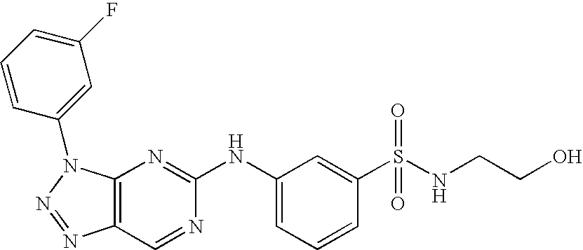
C12=C(N(C3=CC(F)=CC=C3)N=N1)N=C(NC1=CC=CC(S(NCCO)(=O)=O)=C1)N=C2
